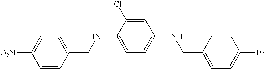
C1=C([O2N])C=CC(CNC2=CC=C(NCC3=CC=C(Br)C=C3)C=C2Cl)=C1
